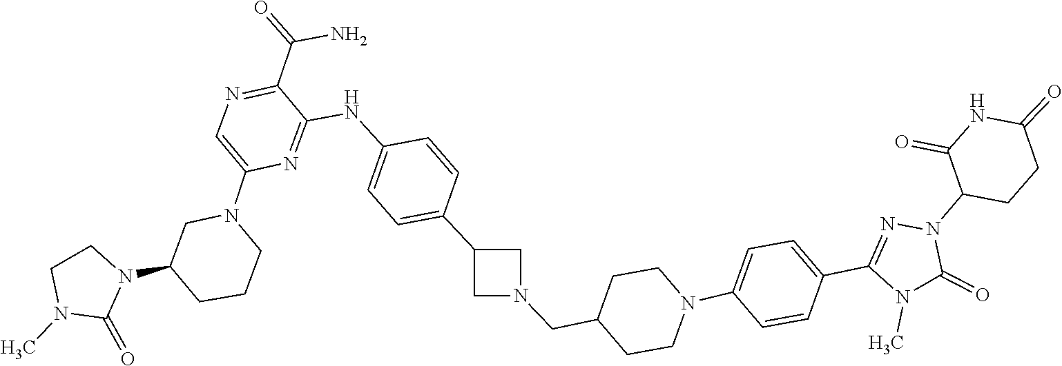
N1(C)C(=O)N(C2C(=O)NC(=O)CC2)N=C1C1=CC=C(N2CCC(CN3CC(C4=CC=C(NC5=NC(N6CC(N7C(=O)N(C)CC7)CCC6)=CN=C5C(=O)N)C=C4)C3)CC2)C=C1
